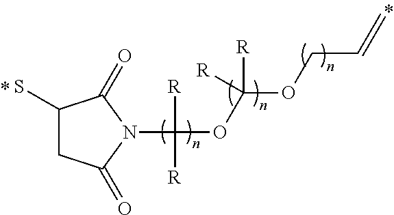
SC1CC(=O)N(C([R])([R])OC(OCC=C)([R])[R])C1=O
